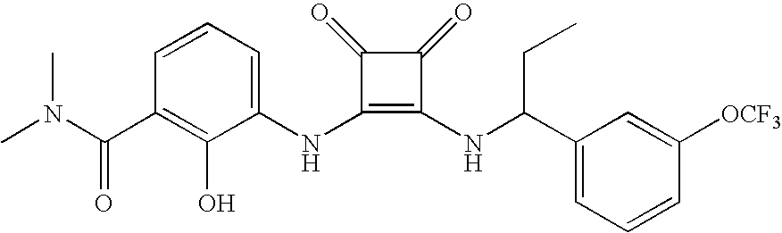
CN(C(C1=C(O)C(NC2=C(NC(C3=CC=CC([OCF3])=C3)CC)C(=O)C2=O)=CC=C1)=O)C
